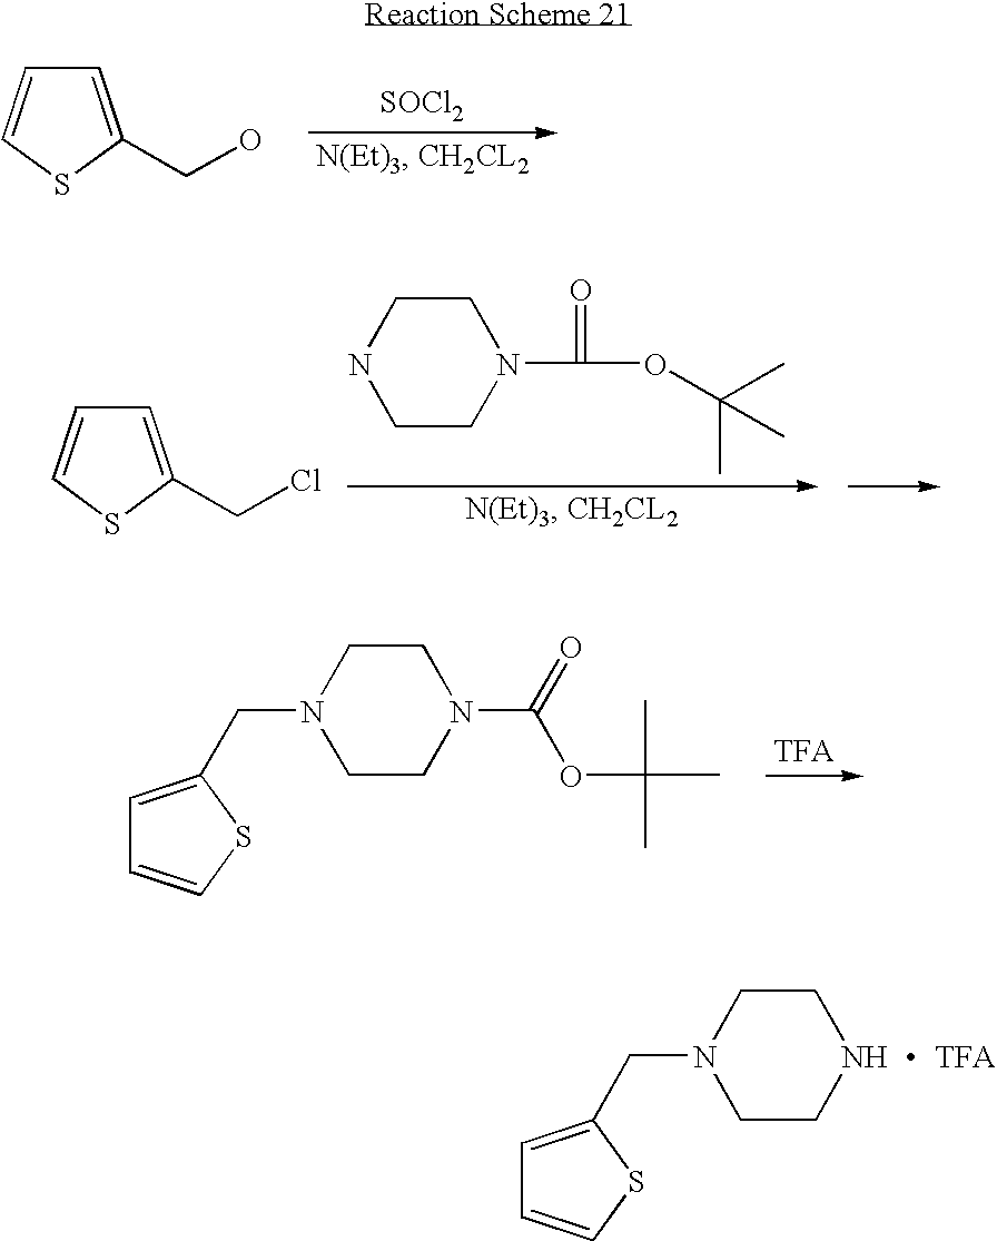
[SOCl2].C1=C(CO)SC=C1.C1NCCN(C(=O)OC(C)(C)C)C1.C1=C(CCl)SC=C1.C1=C(CN2CCN(C(=O)OC(C)(C)C)CC2)SC=C1.C1=C(CN2CCNCC2)SC=C1.[TFA]
